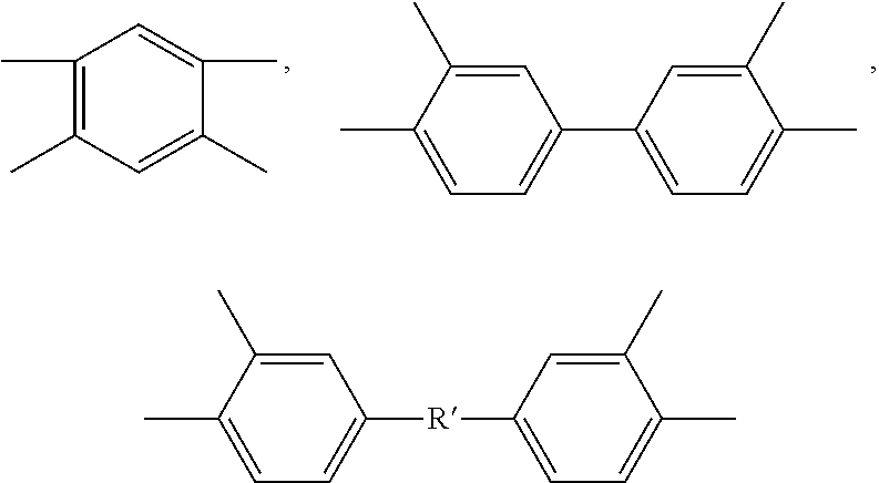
C1=C(C)C(C)=CC=C1[R]C1=CC=C(C)C(C)=C1.C1=C(C)C(C)=CC=C1C1=CC=C(C)C(C)=C1.C1(C)=C(C)C=C(C)C(C)=C1
